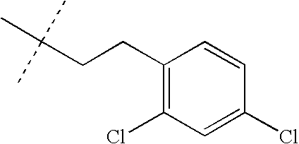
C(CCC1=C(Cl)C=C(Cl)C=C1)(C)(C)C
